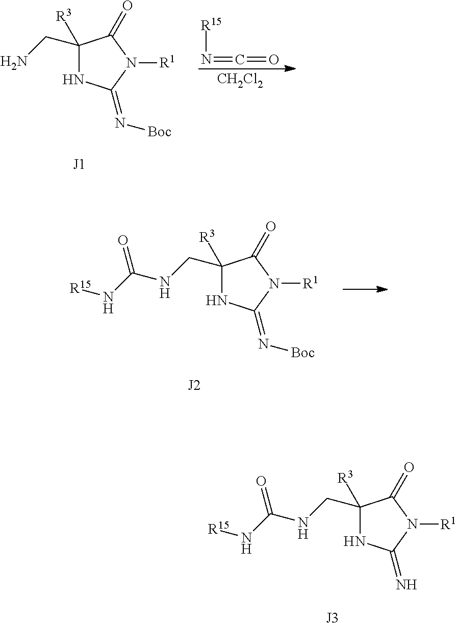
C1(CN)([R3])NC(=N[Boc])N([R1])C1=O.[J1].[CH2Cl2].[R15]N=C=O.C1(CNC(N[R15])=O)([R3])NC(=N[Boc])N([R1])C1=O.[J2].C1(CNC(N[R15])=O)([R3])NC(=N)N([R1])C1=O.[J3]
